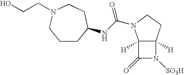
C12([H])C([H])(CCN1C(NC1CCCN(CCO)CC1)=O)N([SO3H])C2=O
